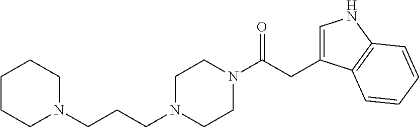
C(N1CCN(CCCN2CCCCC2)CC1)(=O)CC1=CNC2=C1C=CC=C2
